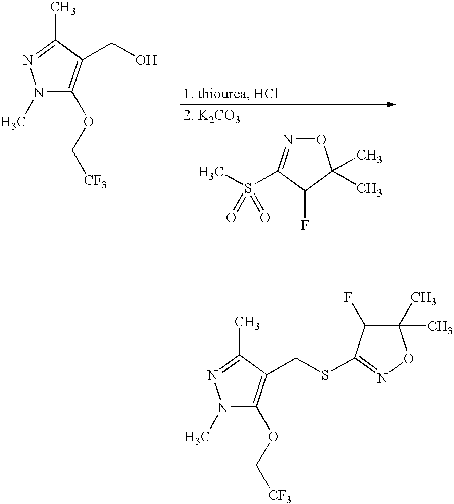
N1(C)C(OC[CF3])=C(CO)C(C)=N1.O1N=C(S(C)(=O)=O)C(F)C1(C)C.N1(C)C(OC[CF3])=C(CSC2=NOC(C)(C)C2F)C(C)=N1
